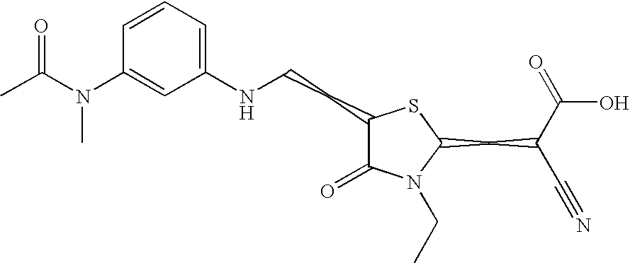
C1=CC=C(NCCC2C(=O)N(CC)C(CC(C#N)C(=O)O)S2)C=C1N(C(C)=O)C
